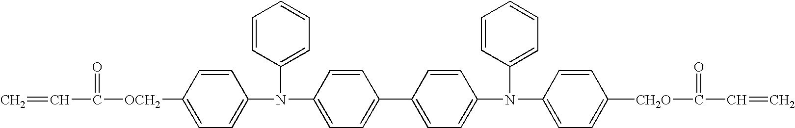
C=CC(=O)[OCH2]C1=CC=C(N(C2=CC=CC=C2)C2=CC=C(C3=CC=C(N(C4=CC=CC=C4)C4=CC=C([CH2O]C(=O)C=C)C=C4)C=C3)C=C2)C=C1
